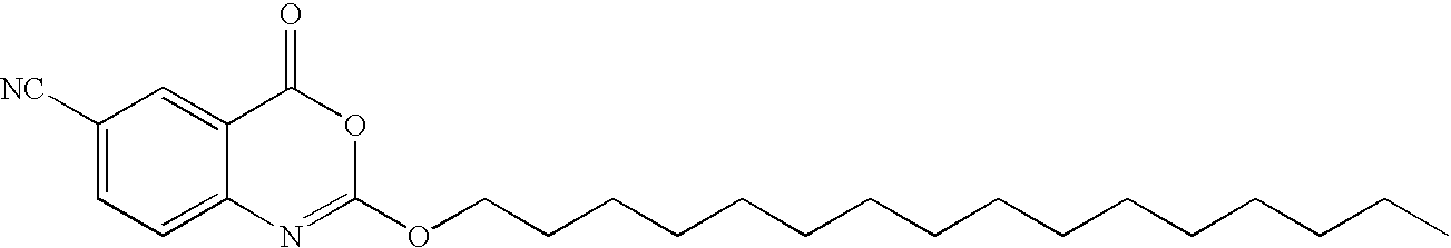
C1([NC])=CC=C2C(=C1)C(=O)OC(OCCCCCCCCCCCCCCCC)=N2
